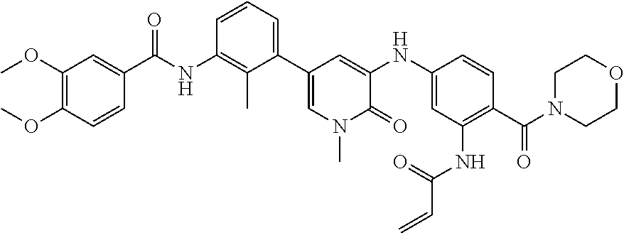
C1=CC(C(NC2=C(C)C(C3=CN(C)C(=O)C(NC4=CC(NC(C=C)=O)=C(C(N5CCOCC5)=O)C=C4)=C3)=CC=C2)=O)=CC(OC)=C1OC
